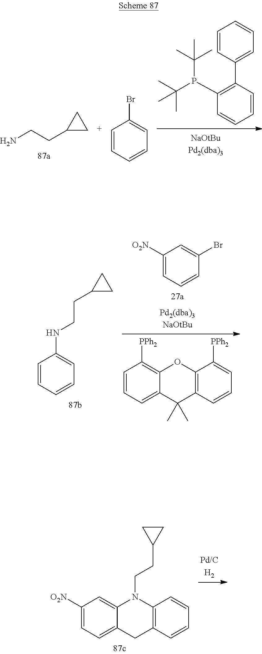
C(P(C(C)(C)C)C1=C(C2=CC=CC=C2)C=CC=C1)(C)(C)C.NCCC1CC1.BrC1=CC=CC=C1.C1([O2N])=CC=CC(Br)=C1.C1(C)(C)C2=C(OC3=C([PPh2])C=CC=C13)C([PPh2])=CC=C2.C1(CCNC2=CC=CC=C2)CC1.C1C2=C(C=CC=C2)N(CCC2CC2)C2=CC([O2N])=CC=C12
